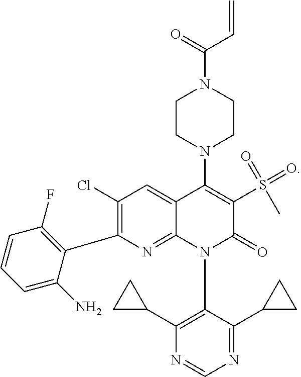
C1(C2=C(F)C=CC=C2N)=C(Cl)C=C2C(=N1)N(C1=C(C3CC3)N=CN=C1C1CC1)C(=O)C(S(C)(=O)=O)=C2N1CCN(C(=O)C=C)CC1
